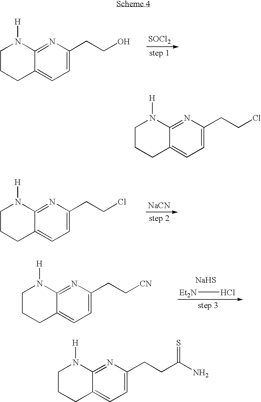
C1CCC2=CC=C(CCO)N=C2N1[H].[SOCl2].C1CCC2=CC=C(CCCl)N=C2N1[H].[NaCN].C1CCC2=CC=C(CC[CN])N=C2N1[H].[NaHS].[Et2N]Cl.C1CCC2=CC=C(CCCl)N=C2N1[H].C1CCC2=CC=C(CCC(N)=S)N=C2N1[H]
